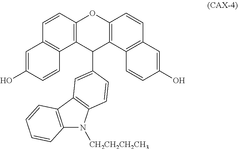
C1=C(O)C=CC2=C1C=CC1=C2C(C2=CC3=C(N([CH2CH2CH2CH3])C4=C3C=CC=C4)C=C2)C2=C(O1)C=CC1=C2C=CC(O)=C1
